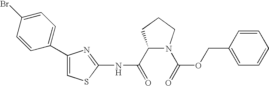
C1(C(=O)NC2=NC(C3=CC=C(Br)C=C3)=CS2)N(C(=O)OCC2=CC=CC=C2)CCC1
